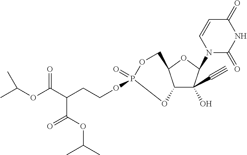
C12C(C#C)(O)C(N3C(=O)NC(=O)C=C3)OC1COP(=O)(OCCC(C(OC(C)C)=O)C(OC(C)C)=O)O2
